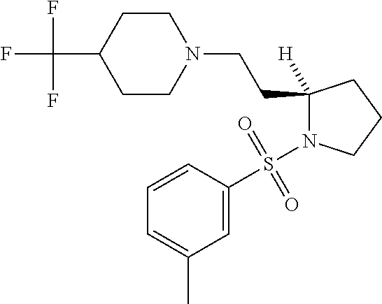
C1CN(CCC2([H])N(S(C3=CC(C)=CC=C3)(=O)=O)CCC2)CCC1C(F)(F)F
